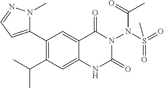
C1(C2=CC=NN2C)=C(C(C)C)C=C2C(=C1)C(=O)N(N(S(=O)(C)=O)C(C)=O)C(=O)N2
